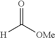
O=C([OMe])[H]
